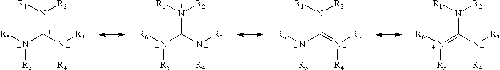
[R5][N-]([C+]([N-]([R3])[R4])[N-]([R1])[R2])[R6].[R6][N-](C([N-]([R3])[R4])=[N+]([R1])[R2])[R5].[R6][N-](C(=[N+]([R3])[R4])[N-]([R1])[R2])[R5].[R6][N+](=C([N-]([R3])[R4])[N-]([R1])[R2])[R5]
